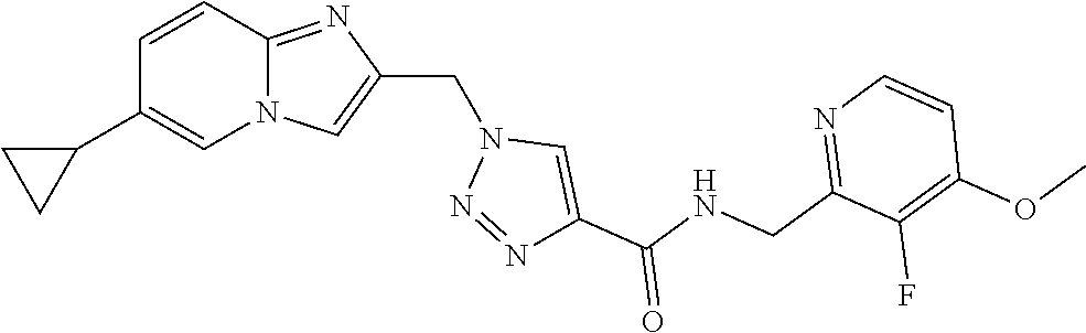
N12C(=NC(CN3N=NC(C(NCC4=NC=CC(OC)=C4F)=O)=C3)=C1)C=CC(C1CC1)=C2
